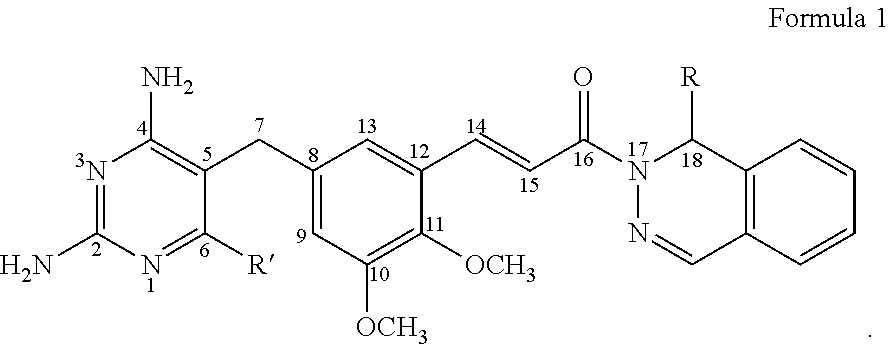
N1=C(N)N=C([R])C(CC2=CC([OCH3])=C([OCH3])C(C=CC(N3N=CC4=C(C3[R])C=CC=C4)=O)=C2)=C1N
